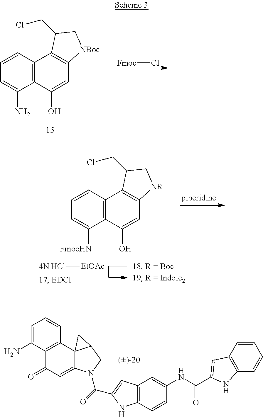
C12=C(C=CC=C1N)C1=C(C=C2O)[NBoc]CC1CCl.[Fmoc]Cl.C12=C(C=CC=C1[FmocHN])C1=C(C=C2O)[NR]CC1CCl.Cl[EtOAc].C1=C(N)C2=C(C=C1)C13C(=CC2=O)N(C(=O)C2=CC4=C(N2)C=CC(NC(=O)C2=CC5=C(C=CC=C5)N2)=C4)CC1C3
